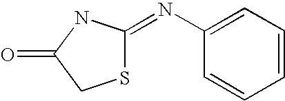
C1(N=C2SCC(=O)N2)=CC=CC=C1
